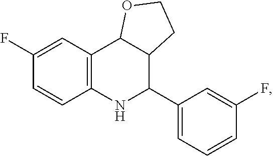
C1(F)=CC2=C(C=C1)NC(C1=CC=CC(F)=C1)C1C2OCC1
